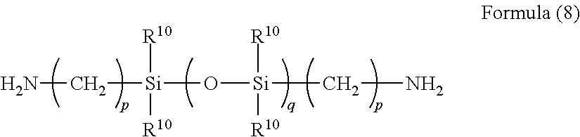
C([Si]([R10])([R10])O[Si]([R10])([R10])CN)N
